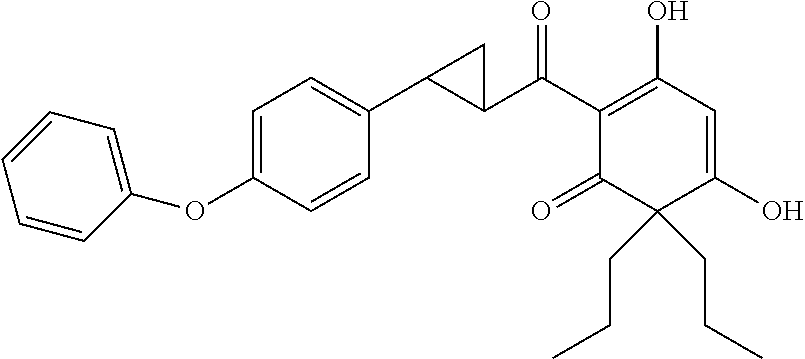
C1=C(OC2=CC=CC=C2)C=CC(C2C(C(C3=C(O)C=C(O)C(CCC)(CCC)C3=O)=O)C2)=C1
